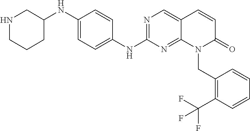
N1=C(NC2=CC=C(NC3CNCCC3)C=C2)N=C2C(=C1)C=CC(=O)N2CC1=C(C(F)(F)F)C=CC=C1
